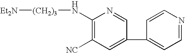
C1(N[(CH2)3][Et2N])=C([NC])C=C(C2=CC=NC=C2)C=N1
